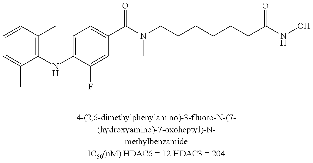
C1=CC(C)=C(NC2=CC=C(C(N(CCCCCCC(NO)=O)C)=O)C=C2F)C(C)=C1
